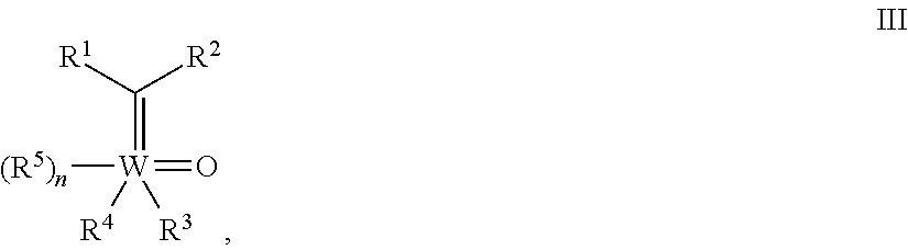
C(=[W]([(R5)n])(=O)([R4])[R3])([R1])[R2]
